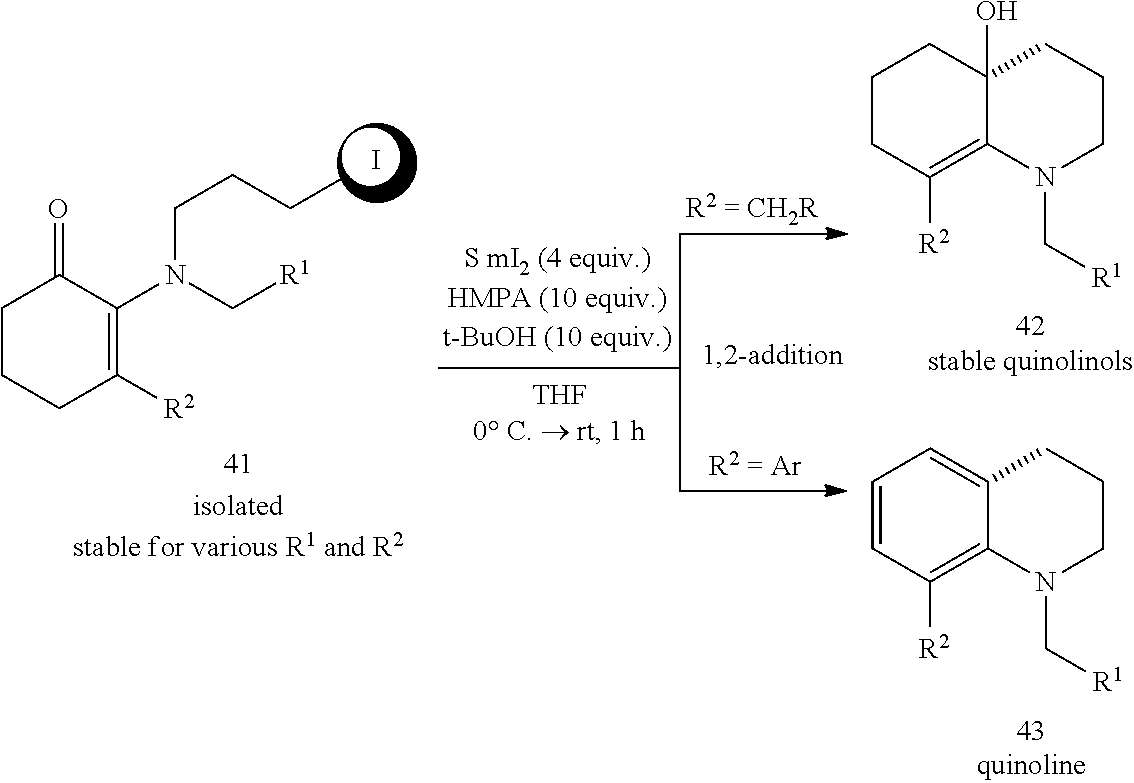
C1CCC([R2])=C(N(C[R1])CCCC)C1=O.I.C1CC([R2])=C2C(O)(C1)CCCN2C[R1].C1=CC([R2])=C2C(=C1)CCCN2C[R1]
